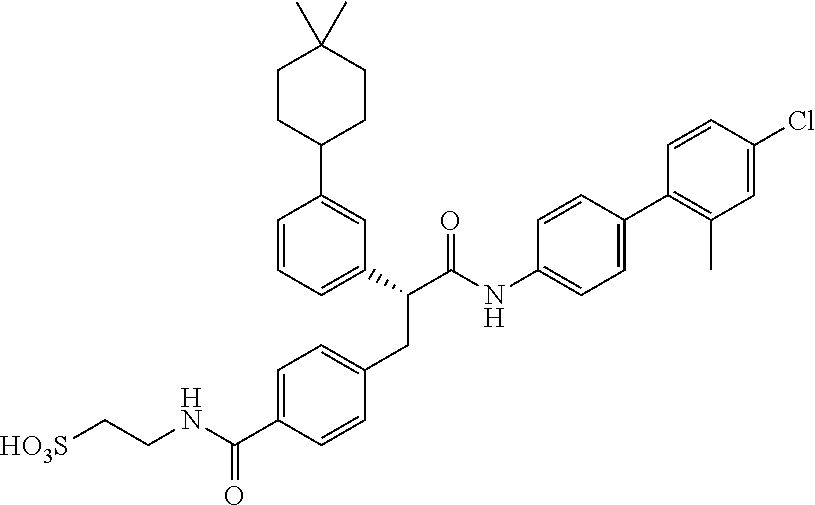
C1(C(C(NC2=CC=C(C3=C(C)C=C(Cl)C=C3)C=C2)=O)CC2=CC=C(C(NCC[HO3S])=O)C=C2)=CC=CC(C2CCC(C)(C)CC2)=C1
